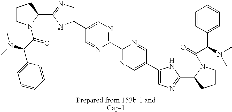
N1=C(C2=NC=C(C3=CN=C(C4CCCN4C(C(C4=CC=CC=C4)N(C)C)=O)N3)C=N2)N=CC(C2=CN=C(C3CCCN3C(C(C3=CC=CC=C3)N(C)C)=O)N2)=C1
